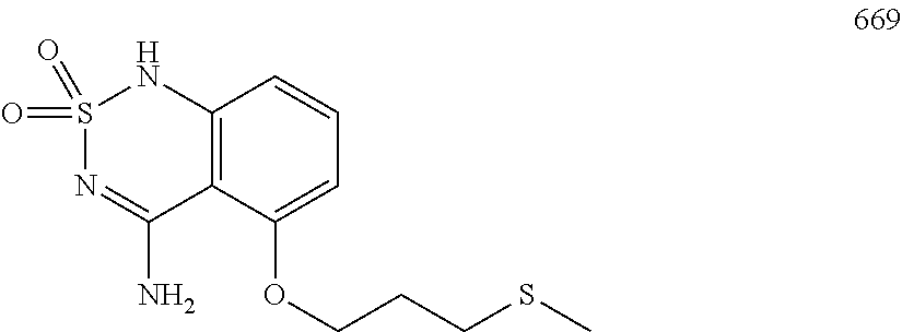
C1=C(OCCCSC)C2=C(C=C1)NS(=O)(=O)N=C2N
